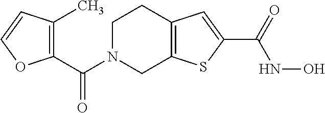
C1(C(N2CC3=C(CC2)C=C(C(=O)NO)S3)=O)=C(C)C=CO1
